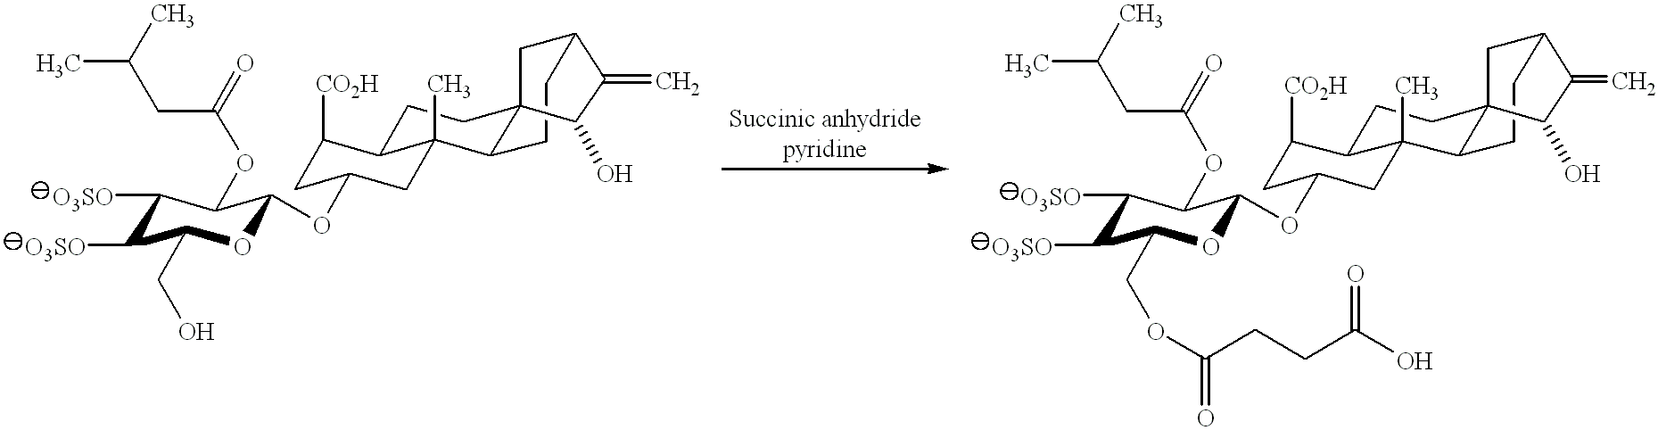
CC(CC(OC1C([O3SO])C([O3SO])C(CO)OC1OC1CC([CO2H])C2C(C)(C1)C1C3(CC2)CC(CC1)C(=C)C3O)=O)C.CC(CC(OC1C([O3SO])C([O3SO])C(COC(CCC(O)=O)=O)OC1OC1CC([CO2H])C2C(C)(C1)C1C3(CC2)CC(CC1)C(=C)C3O)=O)C
